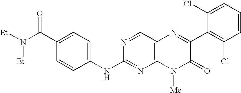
C(C1=CC=C(NC2=NC3=C(C=N2)N=C(C2=C(Cl)C=CC=C2Cl)C(=O)N3[Me])C=C1)(N([Et])[Et])=O
